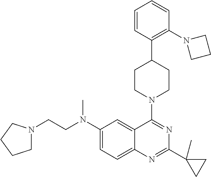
C(N(C1=CC=C2C(=C1)C(N1CCC(C3=C(N4CCC4)C=CC=C3)CC1)=NC(C1(C)CC1)=N2)C)CN1CCCC1
